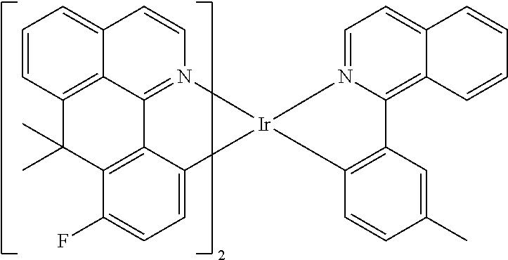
C12=CC=CC3=C1C1=N(C=C2)[Ir]2(C4=CC=C(F)C(=C14)C3(C)C)N1=CC=C3C(=C1C1=C2C=CC(C)=C1)C=CC=C3
